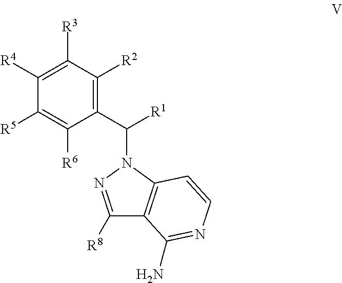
C1(C([R1])N2N=C([R8])C3=C2C=CN=C3N)=C([R2])C([R3])=C([R4])C([R5])=C1[R6]
